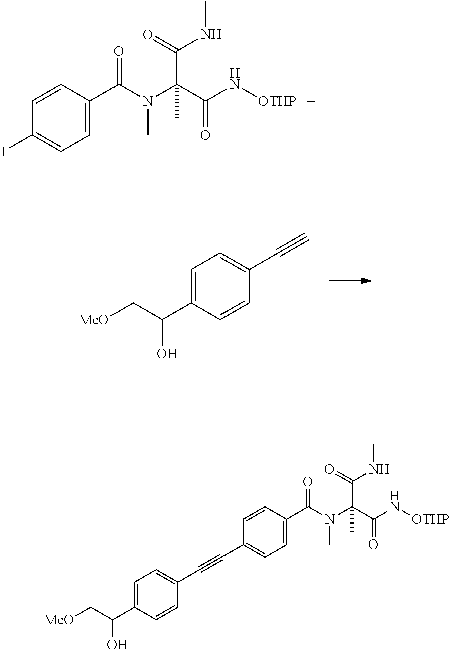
C1=C(C(C[MeO])O)C=CC(C#C)=C1.C1=CC(C(N(C(C(N[OTHP])=O)(C(=O)NC)C)C)=O)=CC=C1I.C1=CC(C(N(C(C(N[OTHP])=O)(C(=O)NC)C)C)=O)=CC=C1C#CC1=CC=C(C(C[MeO])O)C=C1
